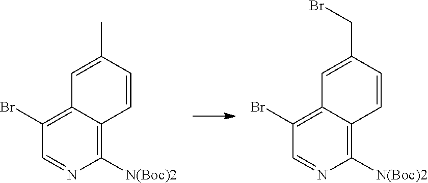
C1([N(Boc)2])=C2C(=C(Br)C=N1)C=C(C)C=C2.C1([N(Boc)2])=C2C(=C(Br)C=N1)C=C(CBr)C=C2
